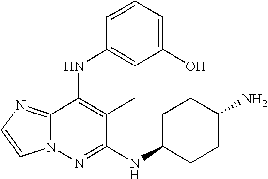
C12=NC=CN1N=C(NC1CCC(N)CC1)C(C)=C2NC1=CC(O)=CC=C1
